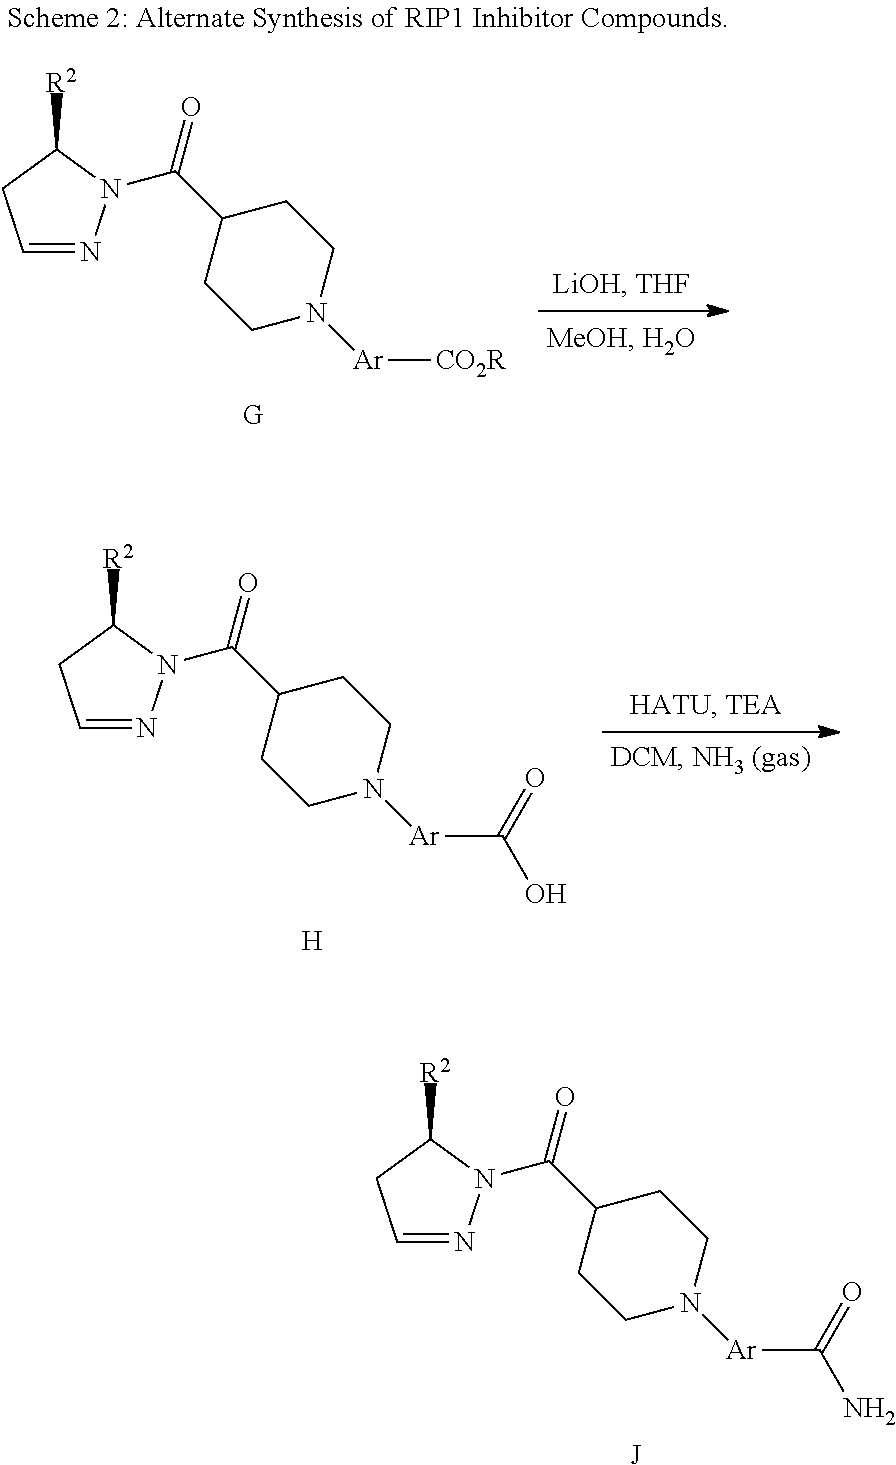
C1=NN(C(C2CCN([Ar][CO2R])CC2)=O)C([R2])C1.C1=NN(C(C2CCN([Ar]C(O)=O)CC2)=O)C([R2])C1.[H].C1=NN(C(C2CCN([Ar]C(N)=O)CC2)=O)C([R2])C1.[J]
